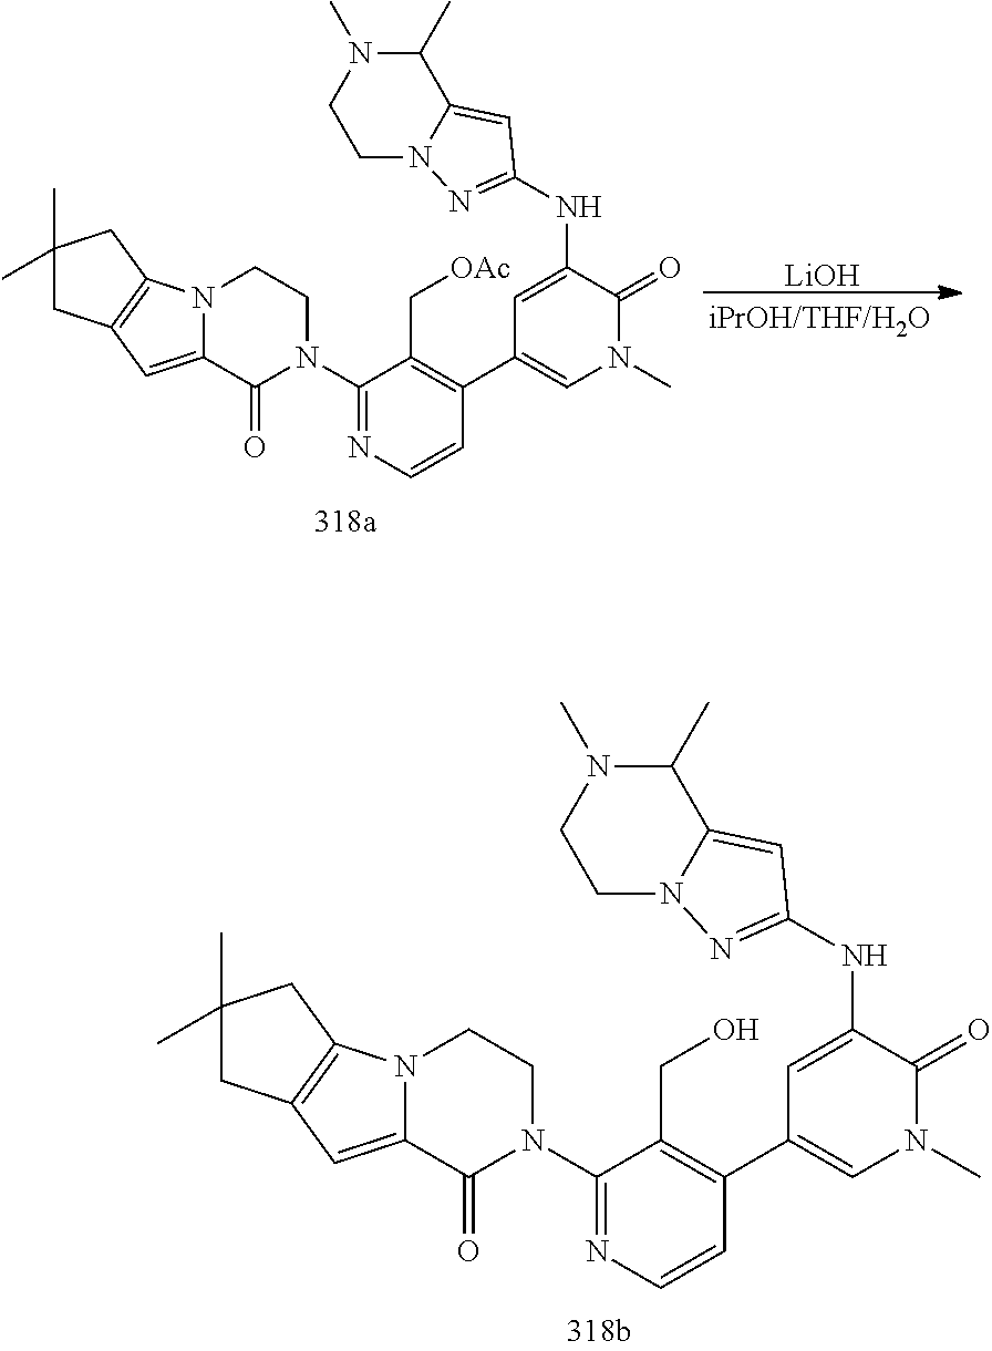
C1(N2CCN3C(=CC4=C3CC(C)(C)C4)C2=O)=NC=CC(C2=CN(C)C(=O)C(NC3=NN4C(=C3)C(C)N(C)CC4)=C2)=C1CO.[LiOH].C1(N2CCN3C(=CC4=C3CC(C)(C)C4)C2=O)=NC=CC(C2=CN(C)C(=O)C(NC3=NN4C(=C3)C(C)N(C)CC4)=C2)=C1C[OAc]
